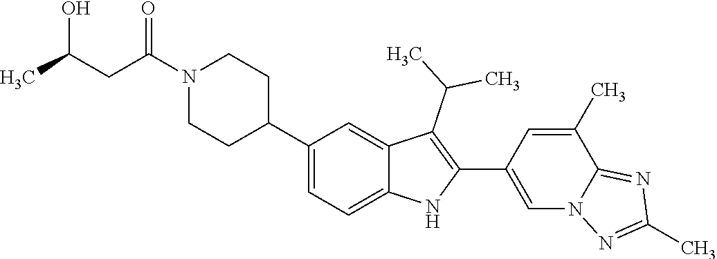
N1(C(CC(C)O)=O)CCC(C2=CC=C3C(=C2)C(C(C)C)=C(C2=CN4C(=NC(C)=N4)C(C)=C2)N3)CC1
